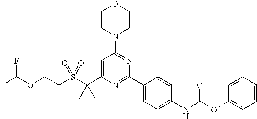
C1CN(C2=NC(C3=CC=C(NC(OC4=CC=CC=C4)=O)C=C3)=NC(C3(S(CCOC(F)F)(=O)=O)CC3)=C2)CCO1
